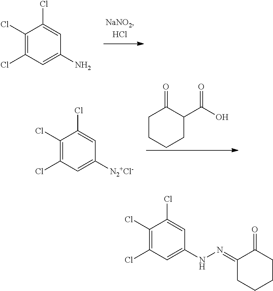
C1(Cl)=C(Cl)C=C(N)C=C1Cl.C1(Cl)=C(Cl)C=C([N2+Cl-])C=C1Cl.C1CCCC(C(O)=O)C1=O.C1(Cl)=C(Cl)C=C(NN=C2CCCCC2=O)C=C1Cl
